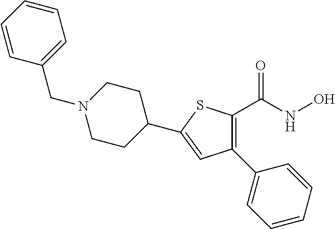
C1=CC=CC(C2=C(C(NO)=O)SC(C3CCN(CC4=CC=CC=C4)CC3)=C2)=C1
